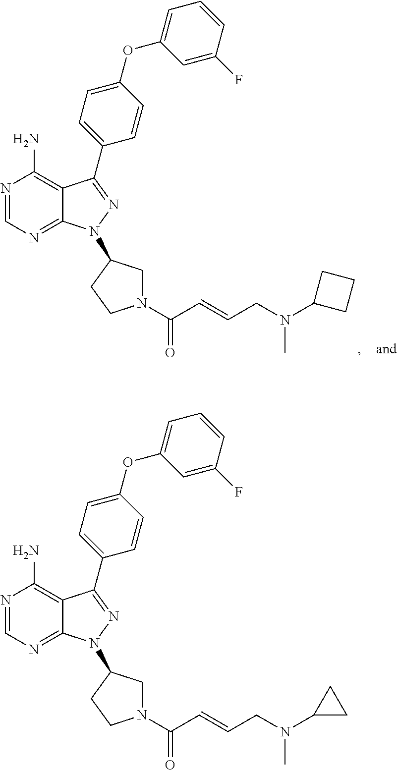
N1=CN=C2C(=C1N)C(C1=CC=C(OC3=CC=CC(F)=C3)C=C1)=NN2C1CN(C(C=CCN(C2CC2)C)=O)CC1.N1=CN=C2C(=C1N)C(C1=CC=C(OC3=CC=CC(F)=C3)C=C1)=NN2C1CN(C(C=CCN(C2CCC2)C)=O)CC1
